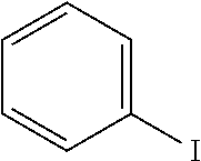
C1(I)=CC=CC=C1
